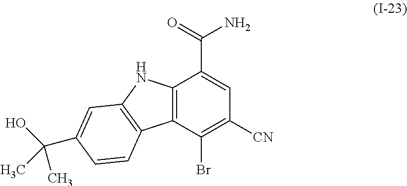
C12=C(C(Br)=C([CN])C=C1C(=O)N)C1=C(N2)C=C(C(O)(C)C)C=C1
